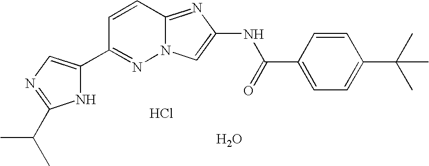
C1=CC2=NC(NC(C3=CC=C(C(C)(C)C)C=C3)=O)=CN2N=C1C1=CN=C(C(C)C)N1.O.Cl
